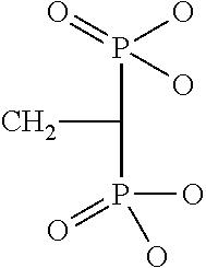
CC(P(O)(=O)O)P(O)(O)=O
